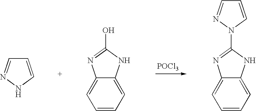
[POCl3].C1=CNN=C1.C12=CC=CC=C1N=C(O)N2.C12=CC=CC=C1N=C(N1N=CC=C1)N2
